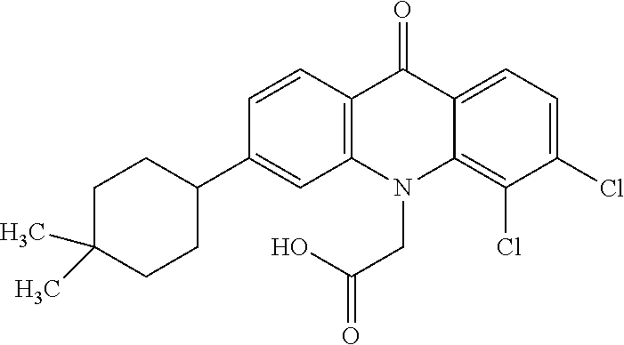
C12=C(N(CC(O)=O)C3=C(Cl)C(Cl)=CC=C3C1=O)C=C(C1CCC(C)(C)CC1)C=C2
